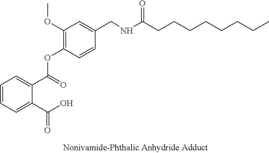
C1(OC)=C(OC(C2=CC=CC=C2C(O)=O)=O)C=CC(CNC(CCCCCCCC)=O)=C1
